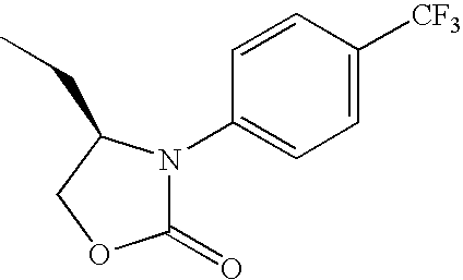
C1(=O)OCC(CC)N1C1=CC=C([CF3])C=C1
